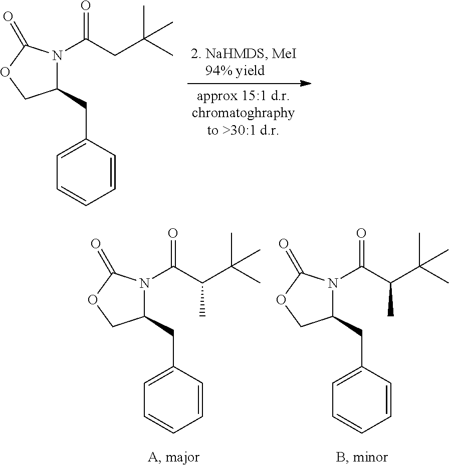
C1(CC2=CC=CC=C2)N(C(CC(C)(C)C)=O)C(=O)OC1.C1(CC2=CC=CC=C2)N(C(C(C(C)(C)C)C)=O)C(=O)OC1.C1(CC2=CC=CC=C2)N(C(C(C(C)(C)C)C)=O)C(=O)OC1
